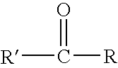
C([R])([R])=O
